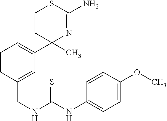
C1=CC(CNC(NC2=CC=C(OC)C=C2)=S)=CC(C2(C)N=C(N)SCC2)=C1
